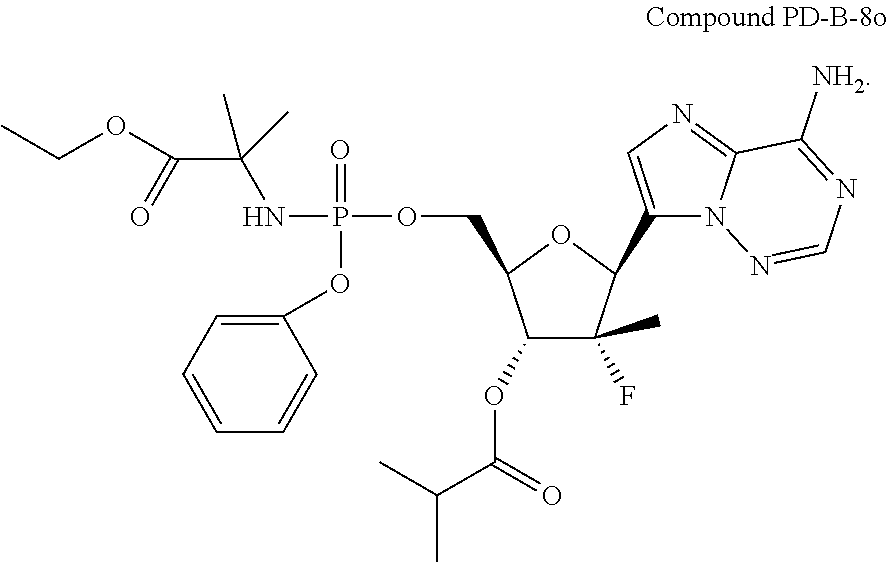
C1(OC(C(C)C)=O)C(COP(=O)(NC(C(OCC)=O)(C)C)OC2=CC=CC=C2)OC(C2=CN=C3N2N=CN=C3[NH2])C1(F)C
